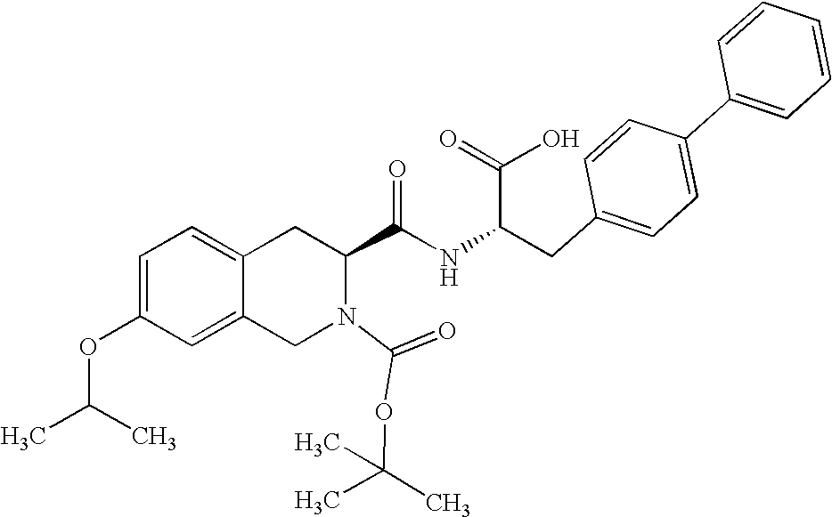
C12=CC=C(OC(C)C)C=C1CN(C(=O)OC(C)(C)C)C(C(NC(CC1=CC=C(C3=CC=CC=C3)C=C1)C(=O)O)=O)C2
